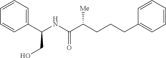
O=C(NC(C1=CC=CC=C1)CO)C(CCCC1=CC=CC=C1)[Me]
